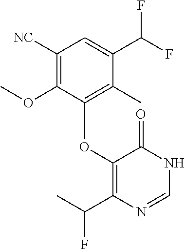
C1([NC])=C(OC)C(OC2=C(C(C)F)N=CNC2=O)=C(C)C(C(F)F)=C1
